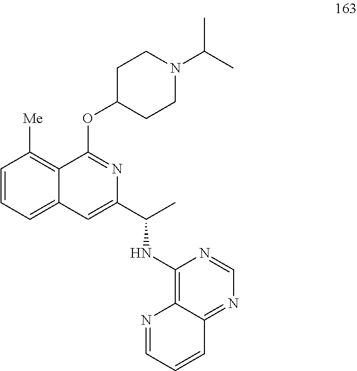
C1=CC=C2C(=C1[Me])C(OC1CCN(C(C)C)CC1)=NC(C(C)NC1=C3C(=NC=N1)C=CC=N3)=C2
